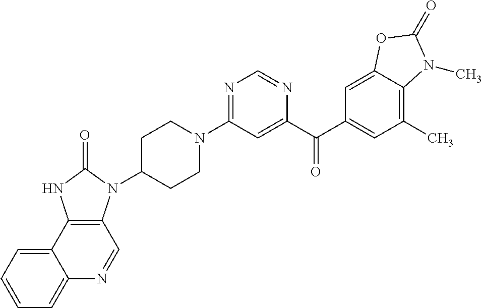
C1C(N2C3=C(NC2=O)C2=CC=CC=C2N=C3)CCN(C2=NC=NC(C(C3=CC(C)=C4C(=C3)OC(=O)N4C)=O)=C2)C1
